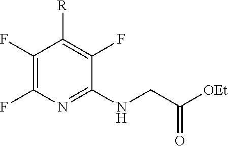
C1(F)=C(F)N=C(NCC([OEt])=O)C(F)=C1[R]
